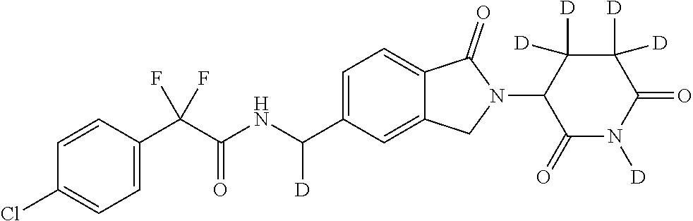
C1=CC(C(C(NC(C2=CC=C3C(=C2)CN(C2C(=O)N([D])C(=O)C([D])([D])C2([D])[D])C3=O)[D])=O)(F)F)=CC=C1Cl
